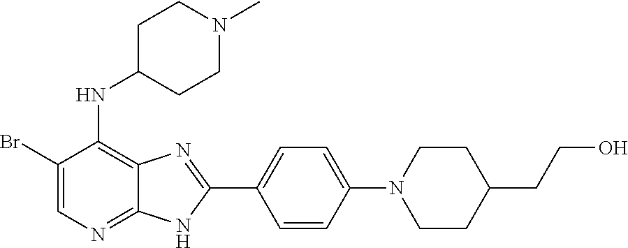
C1(Br)=CN=C2C(=C1NC1CCN(C)CC1)N=C(C1=CC=C(N3CCC(CCO)CC3)C=C1)N2
